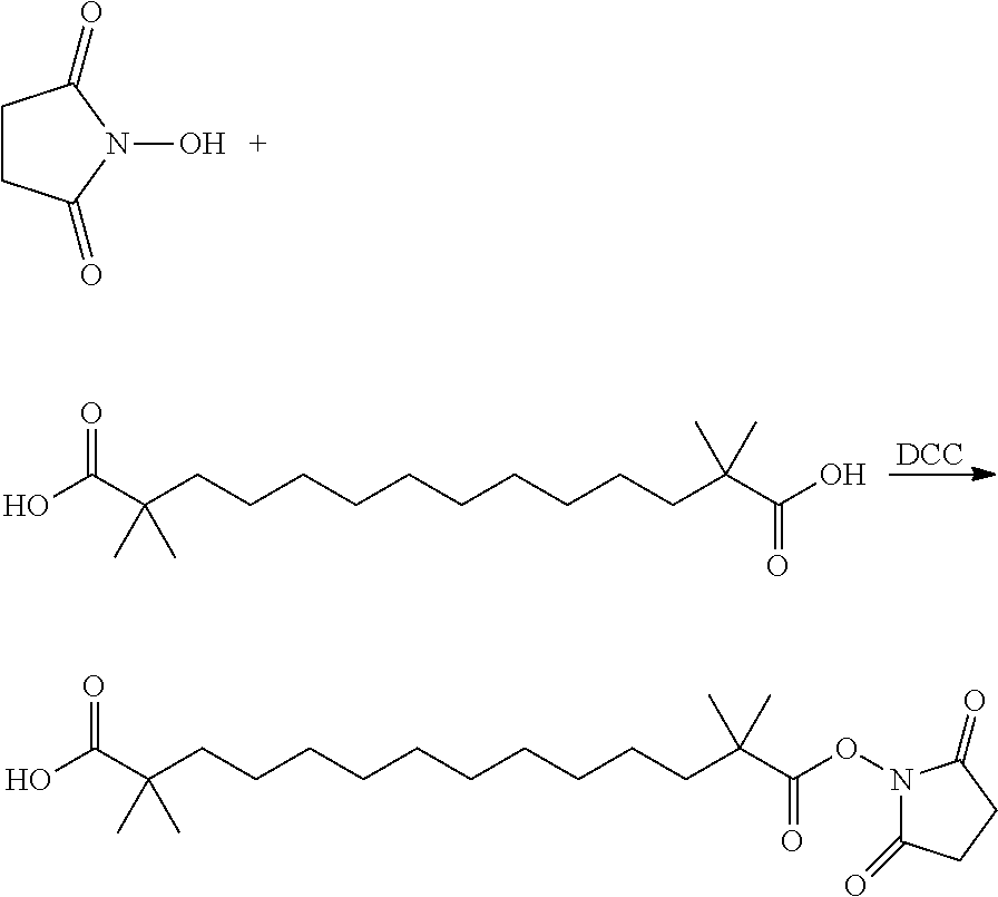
OC(C(CCCCCCCCCCC(C(O)=O)(C)C)(C)C)=O.[DCC].C1CC(=O)N(O)C1=O.OC(C(CCCCCCCCCCC(C(ON1C(=O)CCC1=O)=O)(C)C)(C)C)=O
